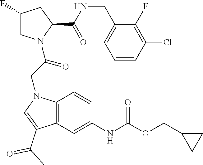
C(NC(C1CC(F)CN1C(CN1C2=C(C(C(C)=O)=C1)C=C(NC(OCC1CC1)=O)C=C2)=O)=O)C1=CC=CC(Cl)=C1F
